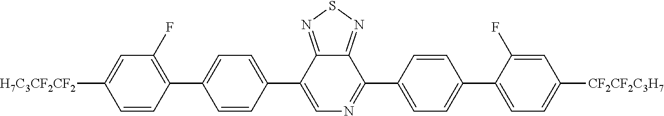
C12=NSN=C1C(C1=CC=C(C3=CC=C([CF2CF2C3H7])C=C3F)C=C1)=NC=C2C1=CC=C(C2=C(F)C=C([H7C3CF2CF2])C=C2)C=C1
